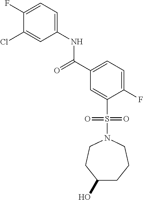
C1(F)=CC=C(NC(C2=CC=C(F)C(S(=O)(=O)N3CCC(O)CCC3)=C2)=O)C=C1Cl
